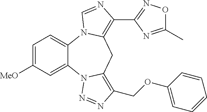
C1=C([MeO])C=C2C(=C1)N1C(=C(C3=NOC(C)=N3)N=C1)CC1=C(COC3=CC=CC=C3)N=NN21
